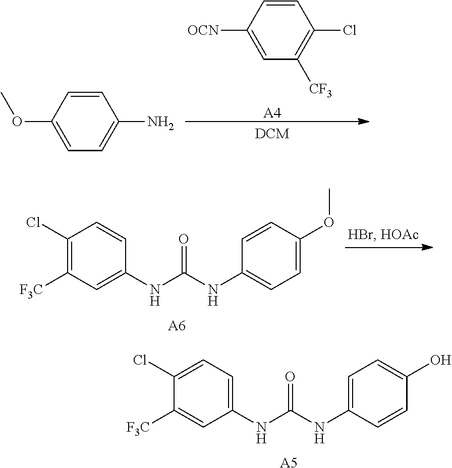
C1=CC([OCN])=CC([CF3])=C1Cl.[A4].C1=CC(OC)=CC=C1N.OC1=CC=C(NC(NC2=CC=C(Cl)C([F3C])=C2)=O)C=C1.[A5].O(C1=CC=C(NC(NC2=CC([F3C])=C(Cl)C=C2)=O)C=C1)C.[A6]
